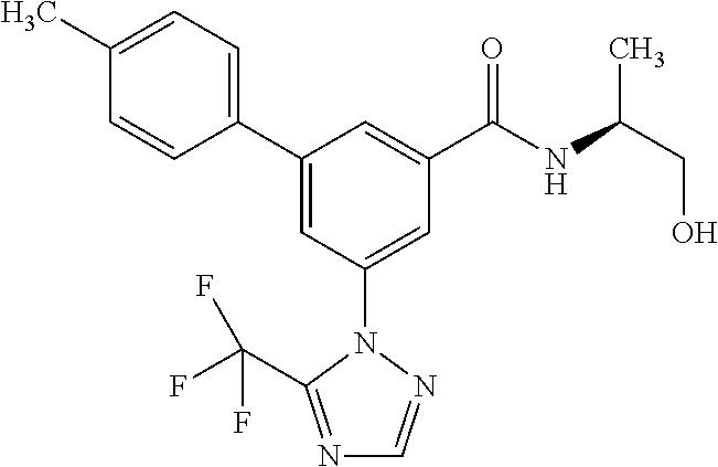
C1(C2=CC(N3N=CN=C3C(F)(F)F)=CC(C(NC(CO)C)=O)=C2)=CC=C(C)C=C1
